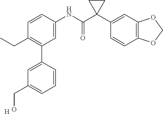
C1=C(NC(C2(C3=CC4=C(C=C3)OCO4)CC2)=O)C=CC(CC)=C1C1=CC(CO)=CC=C1.[H]
